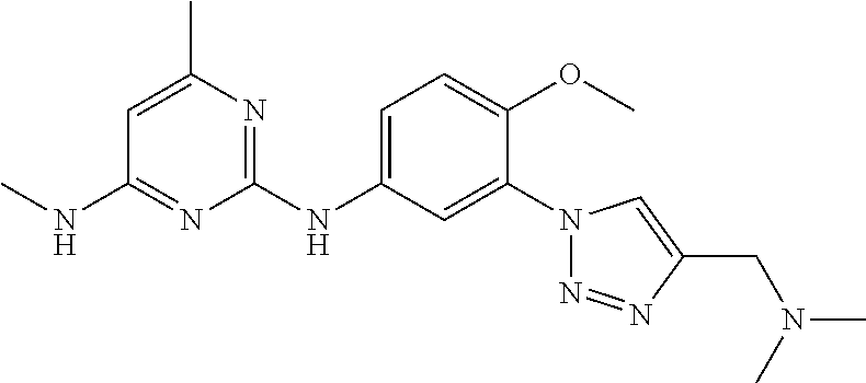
C1(N2N=NC(CN(C)C)=C2)=CC(NC2=NC(C)=CC(NC)=N2)=CC=C1OC
